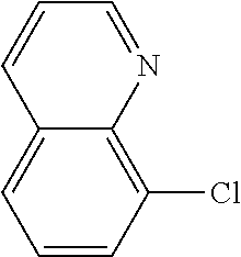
C1=CC=C2C(=C1Cl)N=CC=C2
